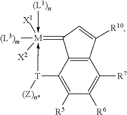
C12=C3C(=C([R5])C([R6])=C1[R7])[T]([(Z)n*])->[M]([X2])([X1])([(L3)m])(-[(L1)n])=C3C=C2[R10]
